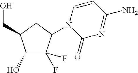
C1(O)C(F)(F)C(N2C(=O)N=C(N)C=C2)CC1CO
